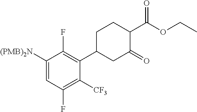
C1([(PMB)2N])=CC(F)=C([CF3])C(C2CC(=O)C(C(OCC)=O)CC2)=C1F
